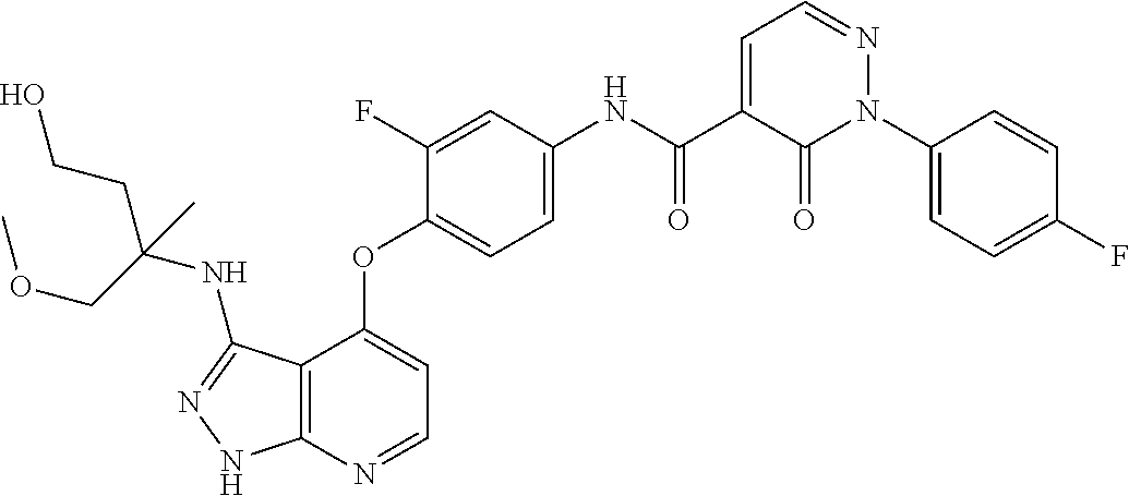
C12=C(N=CC=C1OC1=CC=C(NC(C3=CC=NN(C4=CC=C(F)C=C4)C3=O)=O)C=C1F)NN=C2NC(CCO)(COC)C
